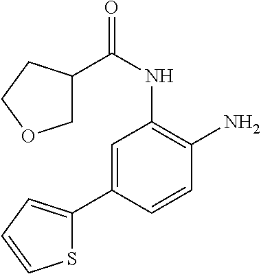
C1=C(C2=CC=CS2)C=CC(N)=C1NC(C1COCC1)=O
